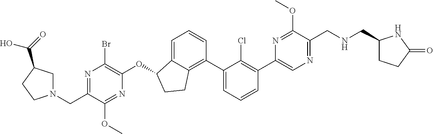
C(C1=NC(Br)=C(OC2C3=CC=CC(C4=CC=CC(C5=CN=C(CNCC6CCC(=O)N6)C(OC)=N5)=C4Cl)=C3CC2)N=C1OC)N1CC(C(=O)O)CC1
